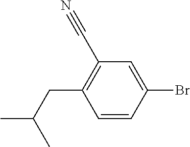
C1(C#N)=C(CC(C)C)C=CC(Br)=C1
